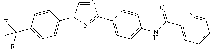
N1=CN(C2=CC=C(C(F)(F)F)C=C2)N=C1C1=CC=C(NC(C2=CC=CC=N2)=O)C=C1
